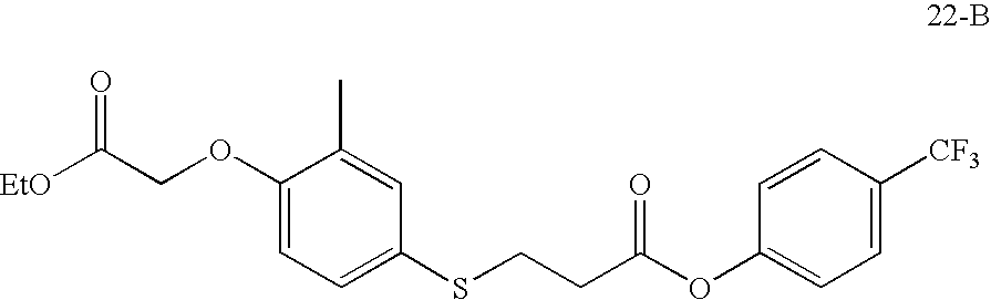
C(COC1=CC=C(SCCC(OC2=CC=C([CF3])C=C2)=O)C=C1C)(=O)[EtO]
